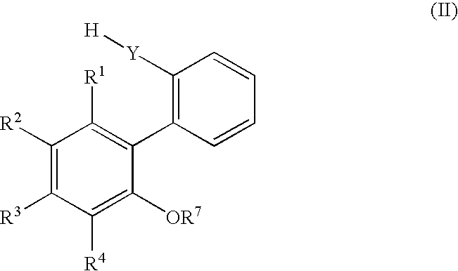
C1([R2])=C([R3])C([R4])=C([OR7])C(C2=C([Y][H])C=CC=C2)=C1[R1]
